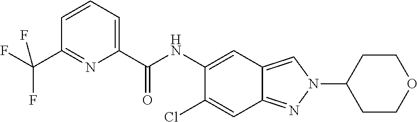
C1(C(NC2=CC3=CN(C4CCOCC4)N=C3C=C2Cl)=O)=CC=CC(C(F)(F)F)=N1
